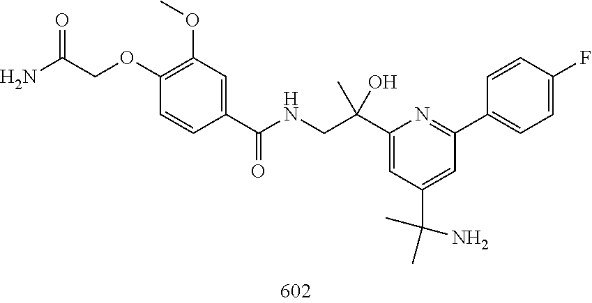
C1(C(CNC(=O)C2=CC(OC)=C(OCC(=O)N)C=C2)(C)O)=CC(C(N)(C)C)=CC(C2=CC=C(F)C=C2)=N1
